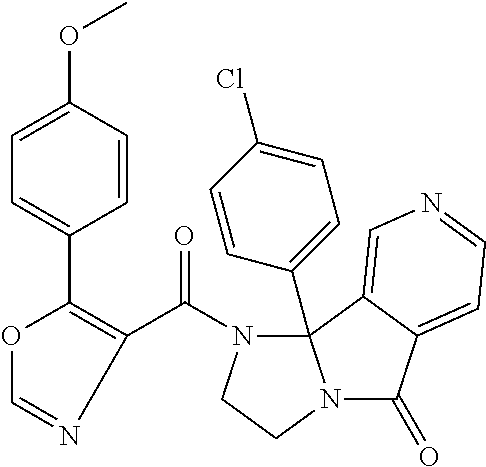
C1=CC(C23N(C(C4=C(C5=CC=C(OC)C=C5)OC=N4)=O)CCN2C(=O)C2=CC=NC=C32)=CC=C1Cl
